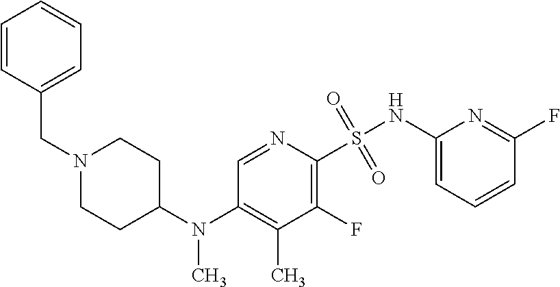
C1(F)=C(S(=O)(=O)NC2=CC=CC(F)=N2)N=CC(N(C2CCN(CC3=CC=CC=C3)CC2)C)=C1C
